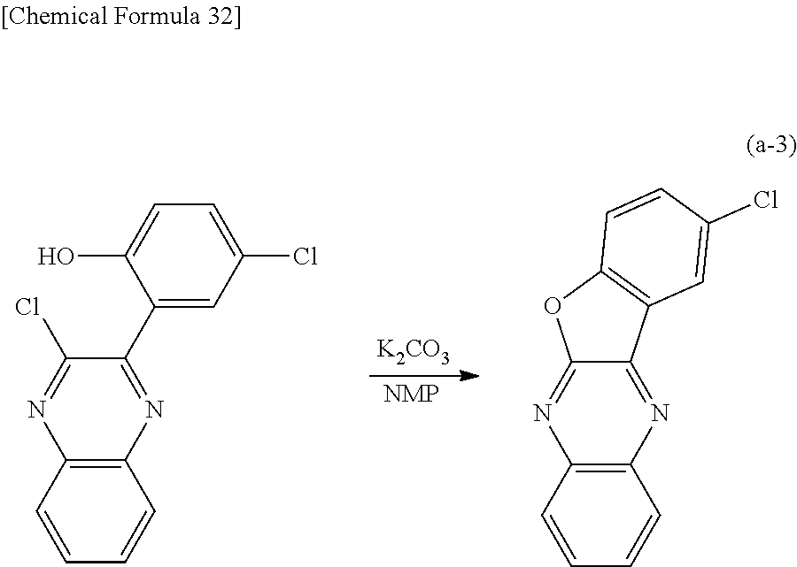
C12=C(C=CC=C1)N=C(Cl)C(C1=CC(Cl)=CC=C1O)=N2.[NMP].C12=C(C=CC=C1)N=C1C(=N2)C2=C(O1)C=CC(Cl)=C2.[K2CO3]
